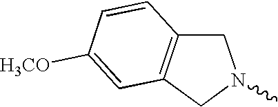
C1C2=C(CN1C)C=C([H3CO])C=C2
